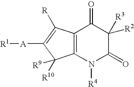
[R1][A]C1=C([R])C2=C(C1([R10])[R9])N([R4])C(=O)C([R2])([R3])C2=O
